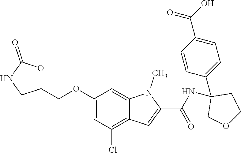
C1(OCC2OC(=O)NC2)=CC(Cl)=C2C(=C1)N(C)C(C(NC1(C3=CC=C(C(=O)O)C=C3)COCC1)=O)=C2
